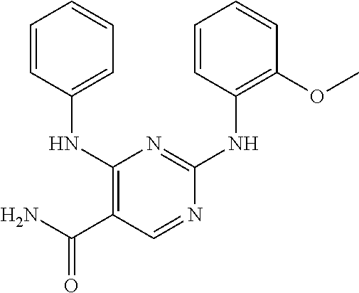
C1(NC2=CC=CC=C2)=C(C(N)=O)C=NC(NC2=C(OC)C=CC=C2)=N1
